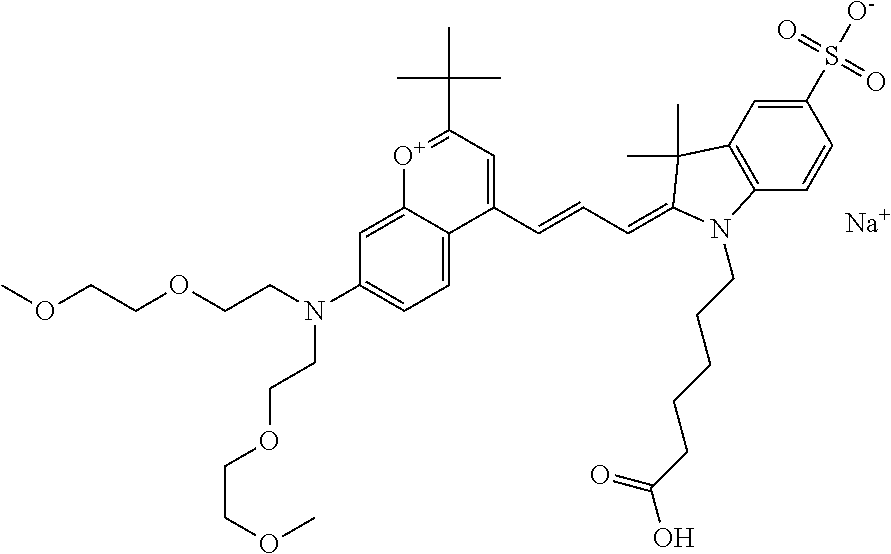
[Na].[O+]1=C(C(C)(C)C)C=C(C=CC=C2C(C)(C)C3=C(C=CC(S([O-])(=O)=O)=C3)N2CCCCCC(O)=O)C2=CC=C(N(CCOCCOC)CCOCCOC)C=C12
